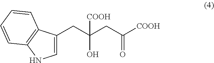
C1=C(CC(CC([COOH])=O)(O)[COOH])C2=C(N1)C=CC=C2
